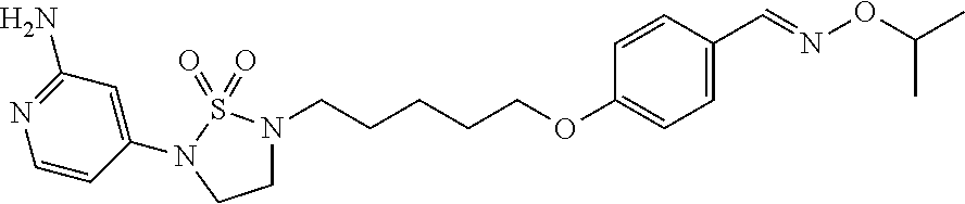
C1=C(N2S(=O)(=O)N(CCCCCOC3=CC=C(C=NOC(C)C)C=C3)CC2)C=CN=C1N
